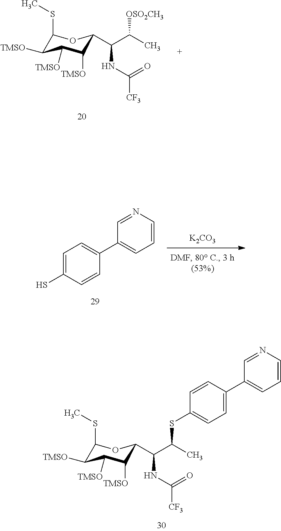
C1(SC(C(C2C([TMSO])C([TMSO])C([TMSO])C(SC)O2)NC([CF3])=O)C)=CC=C(C2=CC=CN=C2)C=C1.C1(SC)C([TMSO])C([TMSO])C([TMSO])C(C(C(C)[OSO2CH3])NC([CF3])=O)O1.C1=C(S)C=CC(C2=CC=CN=C2)=C1.[K2CO3]
